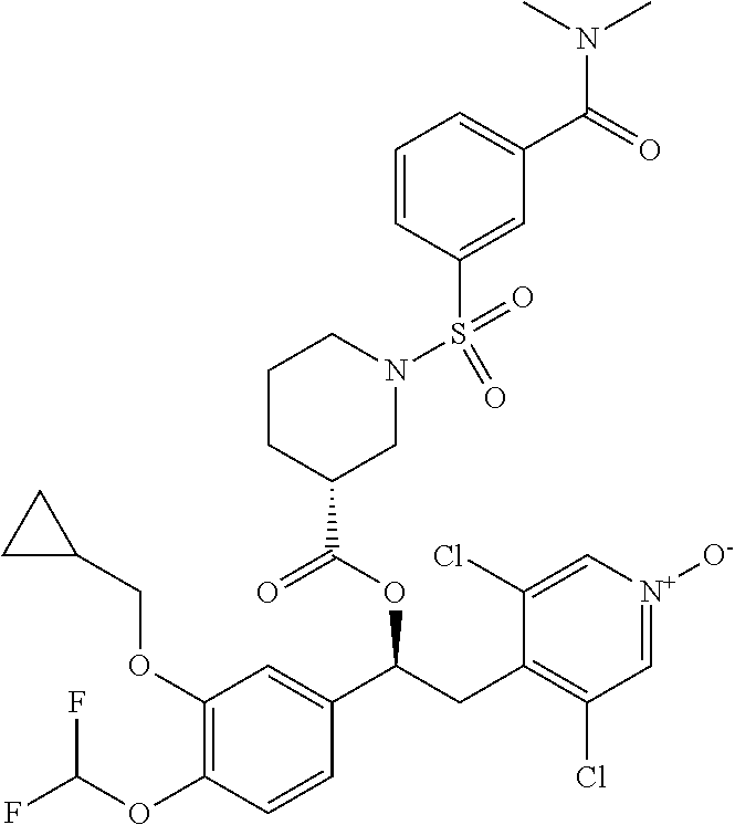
C1(OCC2CC2)=C(OC(F)F)C=CC(C(CC2=C(Cl)C=[N+]([O-])C=C2Cl)OC(=O)C2CN(S(=O)(C3=CC(C(=O)N(C)C)=CC=C3)=O)CCC2)=C1
